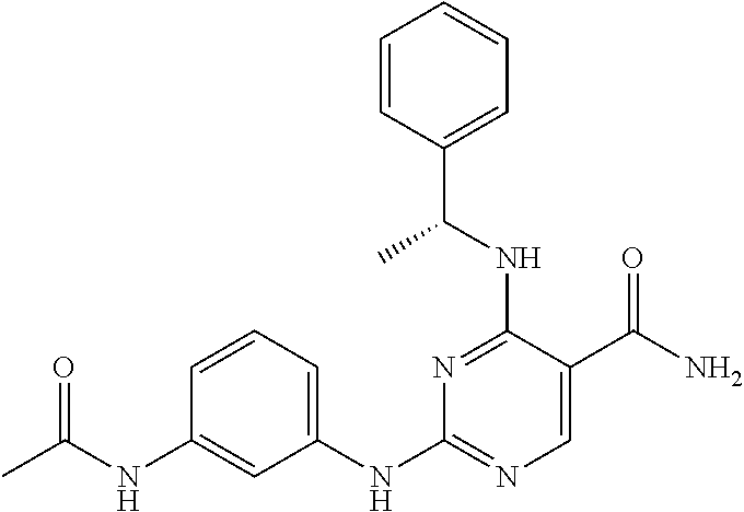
C1(NC2=NC=C(C(N)=O)C(NC(C3=CC=CC=C3)C)=N2)=CC=CC(NC(C)=O)=C1
